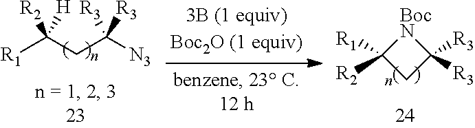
[R1]C(CC([N3])([R3])[R3])([R2])[H].[BocN]1C([R1])([R2])CC1([R3])[R3]
